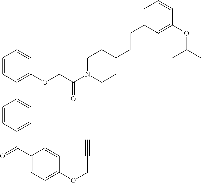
C1=CC(C2=CC=C(C(C3=CC=C(OCC#C)C=C3)=O)C=C2)=C(OCC(N2CCC(CCC3=CC=CC(OC(C)C)=C3)CC2)=O)C=C1
